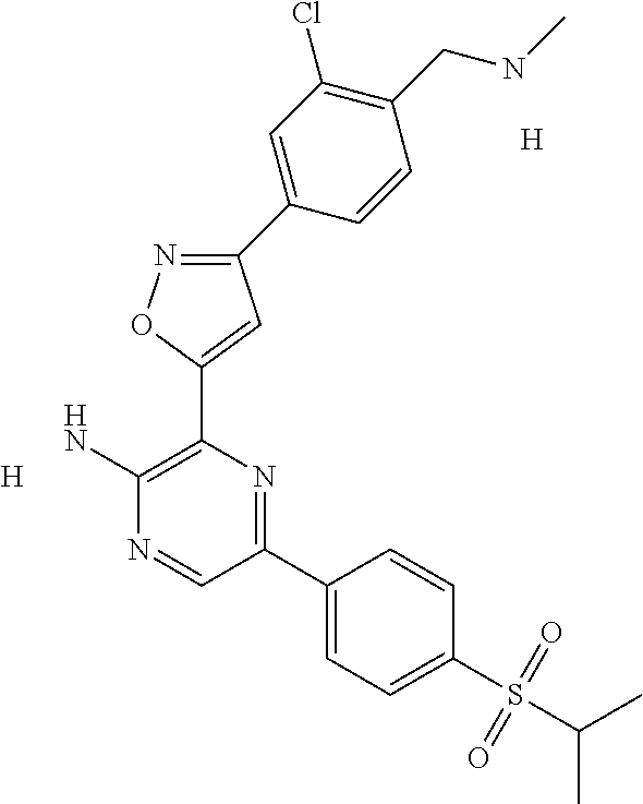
C1(C2=CC(Cl)=C(CNC)C=C2)=NOC(C2=C(N)N=CC(C3=CC=C(S(C(C)C)(=O)=O)C=C3)=N2)=C1.[H].[H]
